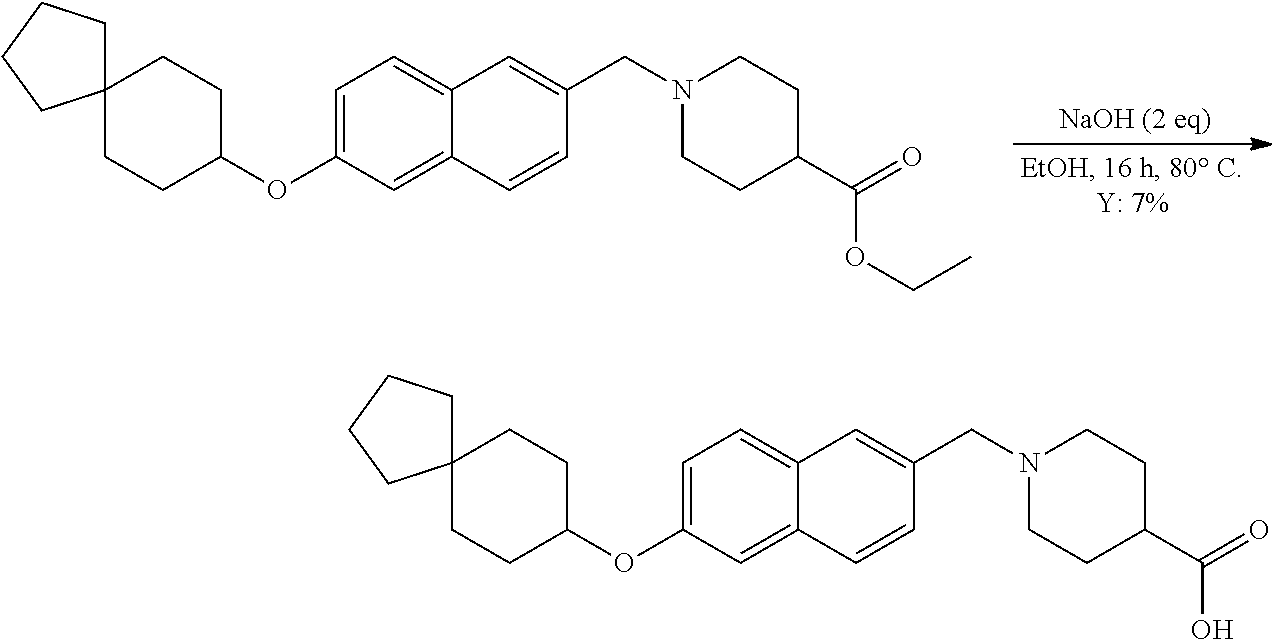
C1=C(OC2CCC3(CC2)CCCC3)C=C2C(=C1)C=C(CN1CCC(C(=O)OCC)CC1)C=C2.C1=C(OC2CCC3(CC2)CCCC3)C=C2C(=C1)C=C(CN1CCC(C(=O)O)CC1)C=C2
